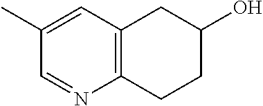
C12=C(C=C(C)C=N1)CC(O)CC2
